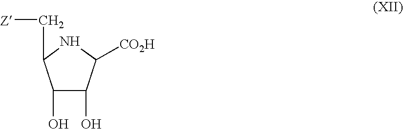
C1(O)C(O)C([CO2H])NC1C[Z]
